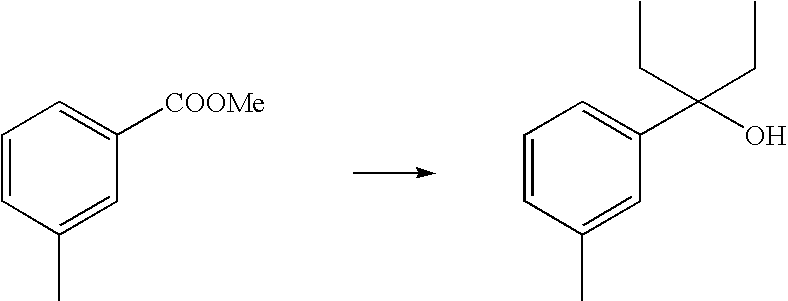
C1=CC(C)=CC(C(O)(CC)CC)=C1.C1=CC(C)=CC([COOMe])=C1
